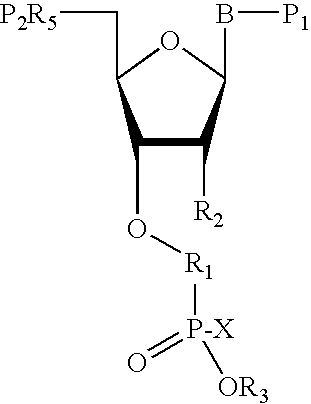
C1(O[R1][P-X](=O)[OR3])C([R2])C(B[P1])OC1C[P2R5]
